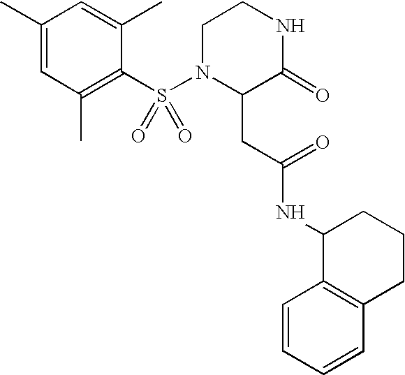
C1(C)=CC(C)=C(S(N2C(CC(NC3C4=C(CCC3)C=CC=C4)=O)C(=O)NCC2)(=O)=O)C(C)=C1
